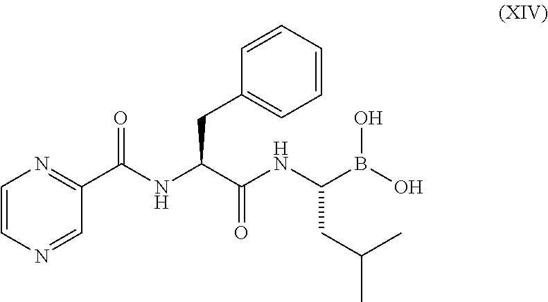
N(C(C(NC(B(O)O)CC(C)C)=O)CC1=CC=CC=C1)C(C1=NC=CN=C1)=O
